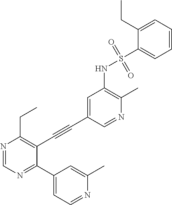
N1=CC(C#CC2=C(CC)N=CN=C2C2=CC=NC(C)=C2)=CC(NS(=O)(C2=CC=CC=C2CC)=O)=C1C
